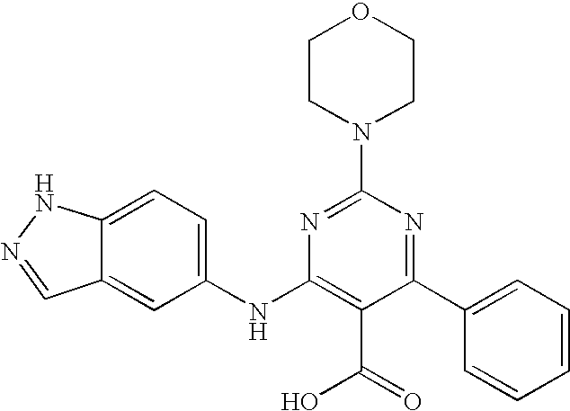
C1(C2=CC=CC=C2)=NC(N2CCOCC2)=NC(NC2=CC=C3C(=C2)C=NN3)=C1C(=O)O
